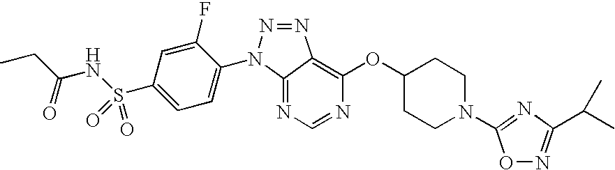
C1=C(F)C(N2N=NC3=C(OC4CCN(C5=NC(C(C)C)=NO5)CC4)N=CN=C23)=CC=C1S(NC(CC)=O)(=O)=O
